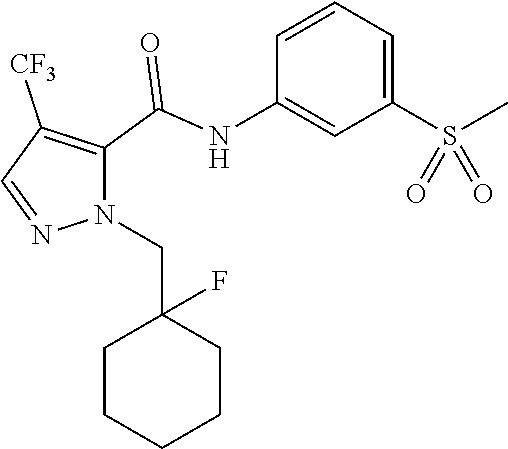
C1=CC(NC(C2=C([CF3])C=NN2CC2(F)CCCCC2)=O)=CC(S(C)(=O)=O)=C1
